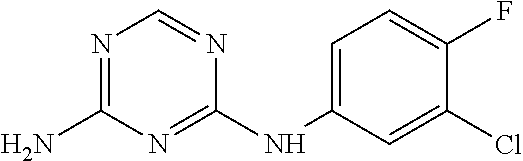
C1(N)=NC=NC(NC2=CC=C(F)C(Cl)=C2)=N1
